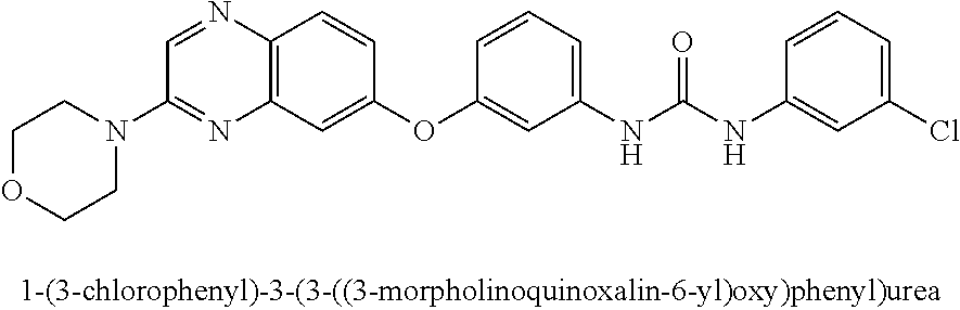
C1=NC2=C(N=C1N1CCOCC1)C=C(OC1=CC(NC(NC3=CC(Cl)=CC=C3)=O)=CC=C1)C=C2
